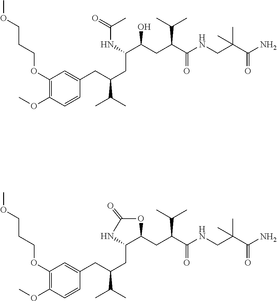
C1(OCCCOC)=C(OC)C=CC(CC(CC(C(CC(C(NCC(C(N)=O)(C)C)=O)C(C)C)O)NC(=O)C)C(C)C)=C1.C1(OCCCOC)=C(OC)C=CC(CC(CC2C(CC(C(NCC(C(N)=O)(C)C)=O)C(C)C)OC(=O)N2)C(C)C)=C1
